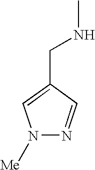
N1([Me])N=CC(CNC)=C1
